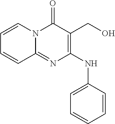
C1(NC2=CC=CC=C2)=C(CO)C(=O)N2C(=N1)C=CC=C2
